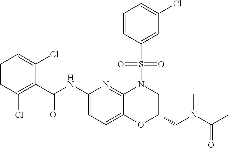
C1(C(NC2=CC=C3C(=N2)N(S(C2=CC(Cl)=CC=C2)(=O)=O)CC(CN(C(C)=O)C)O3)=O)=C(Cl)C=CC=C1Cl
